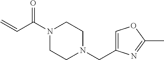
N1(C(C=C)=O)CCN(CC2=COC(C)=N2)CC1
